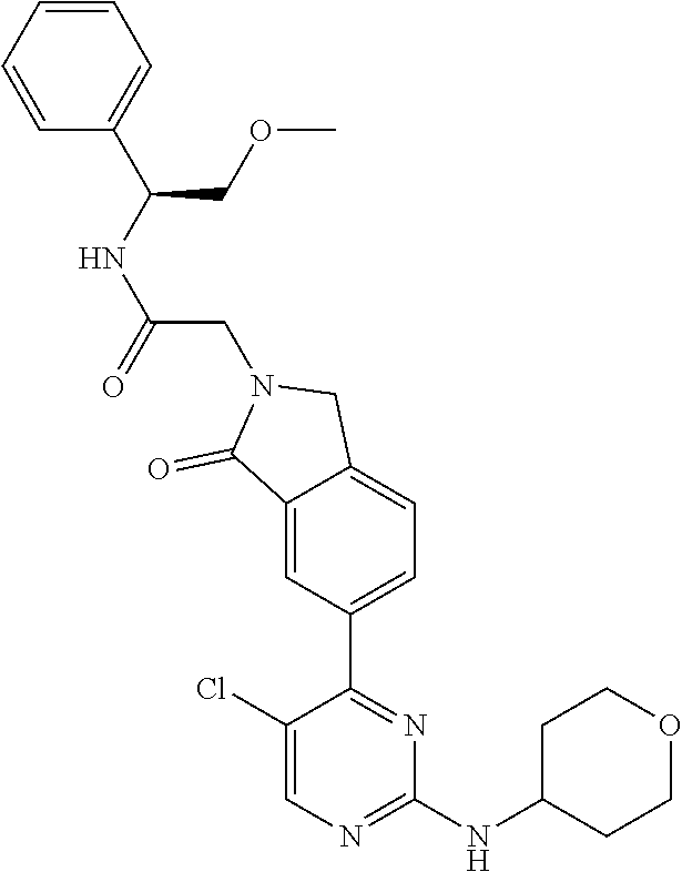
C1=CC=CC(C(COC)NC(CN2C(=O)C3=CC(C4=NC(NC5CCOCC5)=NC=C4Cl)=CC=C3C2)=O)=C1
